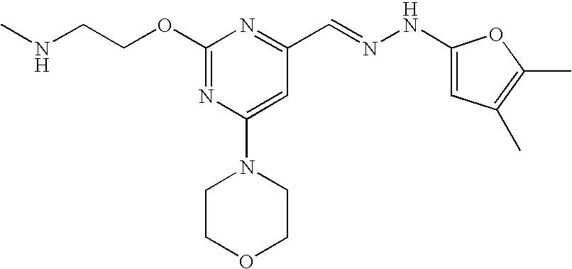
C(COC1=NC(N2CCOCC2)=CC(C=NNC2=CC(C)=C(C)O2)=N1)NC
